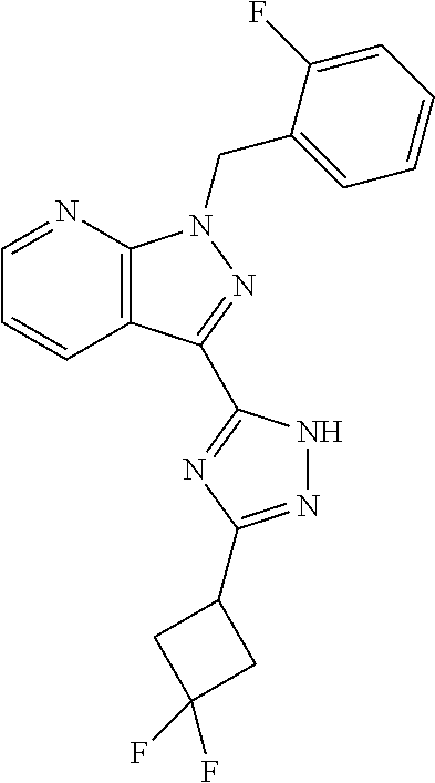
C1=NC2=C(C=C1)C(C1=NC(C3CC(F)(F)C3)=NN1)=NN2CC1=CC=CC=C1F
